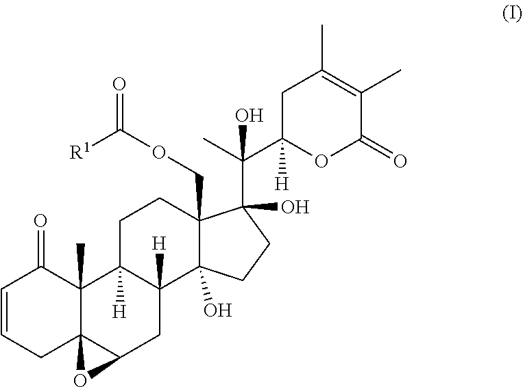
C1=CCC23C(C)(C1=O)C1([H])C([H])(CC2O3)C2(O)C(COC(=O)[R1])(CC1)C(C(C)(C1([H])OC(=O)C(C)=C(C)C1)O)(O)CC2
